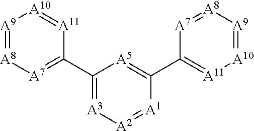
C1(C2=[A7][A8]=[A9][A10]=[A11]2)=[A3][A2]=[A1]C(C2=[A11][A10]=[A9][A8]=[A7]2)=[A5]1
